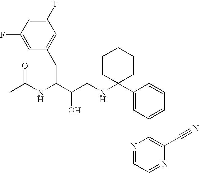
C1(F)=CC(CC(C(CNC2(C3=CC(C4=C(C#N)N=CC=N4)=CC=C3)CCCCC2)O)NC(C)=O)=CC(F)=C1
